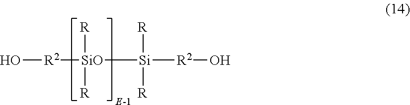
[R2]([SiO]([Si]([R2]O)([R])[R])([R])[R])O
